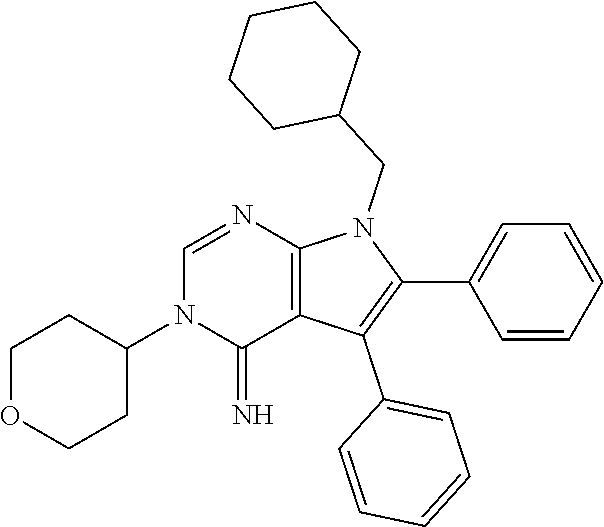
C1OCCC(N2C(=N)C3=C(N=C2)N(CC2CCCCC2)C(C2=CC=CC=C2)=C3C2=CC=CC=C2)C1
